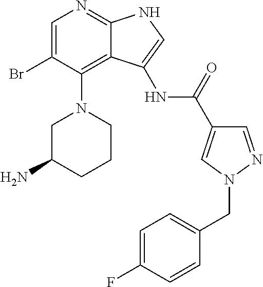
C1=C(Br)C(N2CC(N)CCC2)=C2C(=N1)NC=C2NC(C1=CN(CC2=CC=C(F)C=C2)N=C1)=O
